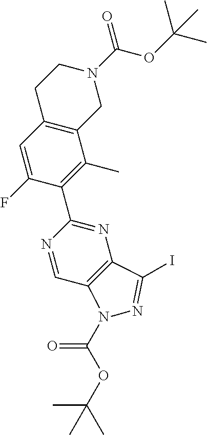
C12=C(C=C(F)C(C3=NC4=C(C=N3)N(C(OC(C)(C)C)=O)N=C4I)=C1C)CCN(C(=O)OC(C)(C)C)C2
